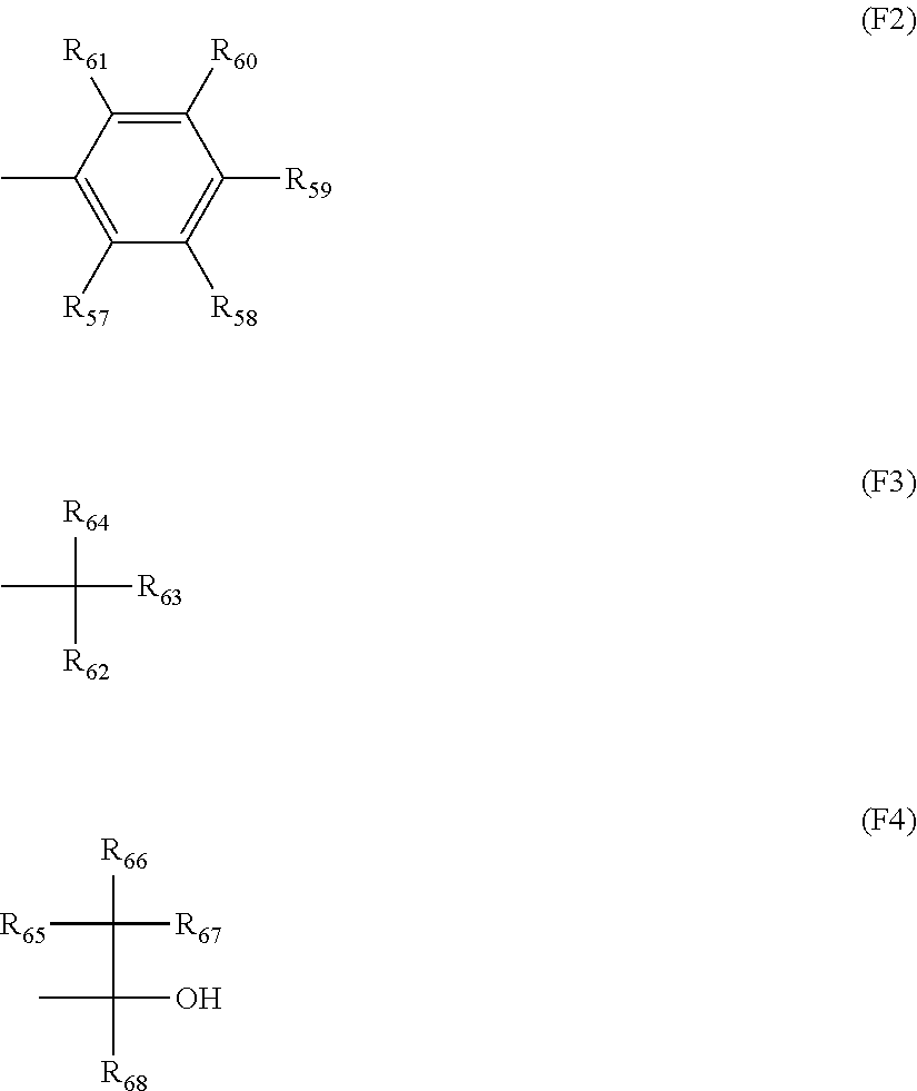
C1([R60])=C([R61])C(C)=C([R57])C([R58])=C1[R59].CC([R64])([R62])[R63].[R65]C([R66])(C(O)(C)[R68])[R67]
